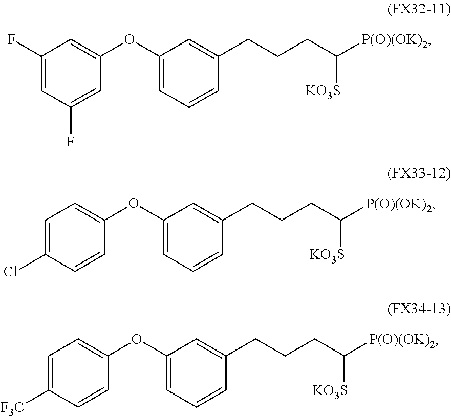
C1(F)=CC(F)=CC(OC2=CC=CC(CCCC([P(O)(OK)2])[KO3S])=C2)=C1.C1=C(Cl)C=CC(OC2=CC=CC(CCCC([P(O)(OK)2])[KO3S])=C2)=C1.C1=C([F3C])C=CC(OC2=CC=CC(CCCC([P(O)(OK)2])[KO3S])=C2)=C1
